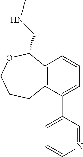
C12=C(C(C3=CC=CN=C3)=CC=C1)CCCOC2CNC
